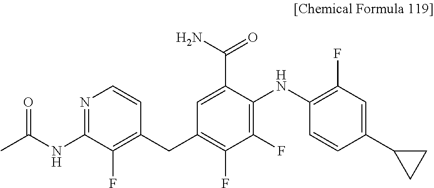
N1=C(NC(C)=O)C(F)=C(CC2=C(F)C(F)=C(NC3=C(F)C=C(C4CC4)C=C3)C(C(N)=O)=C2)C=C1
